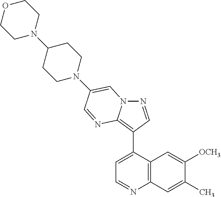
N1=CC(C2=CC=NC3=C2C=C([OCH3])C(C)=C3)=C2N1C=C(N1CCC(N3CCOCC3)CC1)C=N2
